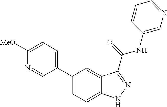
C1=C([MeO])N=CC(C2=CC=C3C(=C2)C(C(NC2=CN=CC=C2)=O)=NN3)=C1
